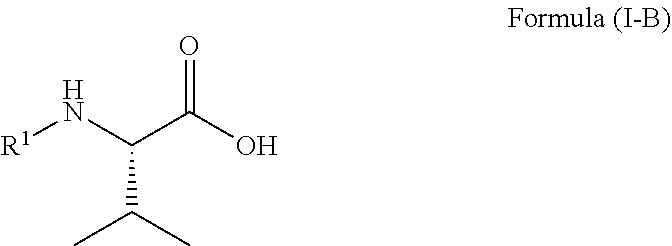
[R1]NC(C(O)=O)C(C)C
